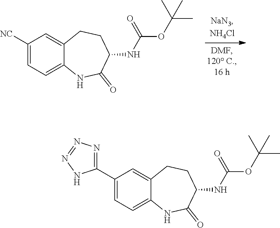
C1([NC])=CC=C2C(=C1)CCC(NC(OC(C)(C)C)=O)C(=O)N2.C1(C2=NN=NN2)=CC=C2C(=C1)CCC(NC(OC(C)(C)C)=O)C(=O)N2
